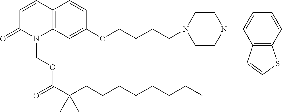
C1=CC2=C(N(COC(C(CCCCCCCC)(C)C)=O)C1=O)C=C(OCCCCN1CCN(C3=CC=CC4=C3C=CS4)CC1)C=C2
